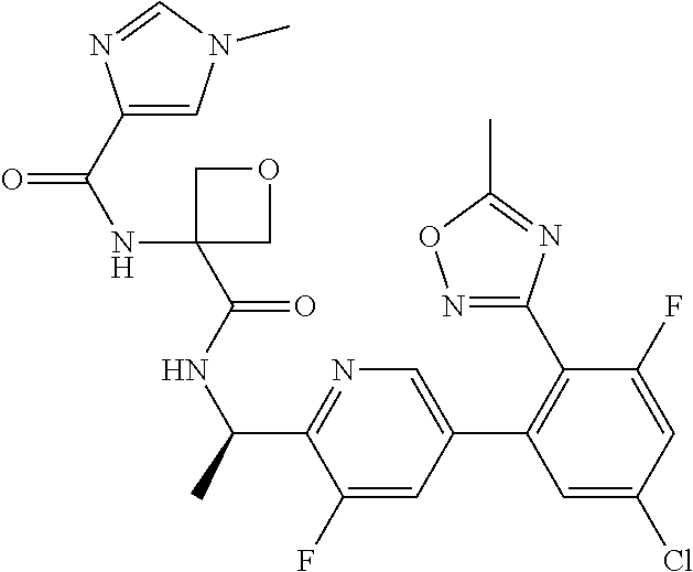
C(NC1(C(NC(C2=NC=C(C3=C(C4=NOC(C)=N4)C(F)=CC(Cl)=C3)C=C2F)C)=O)COC1)(=O)C1=CN(C)C=N1
